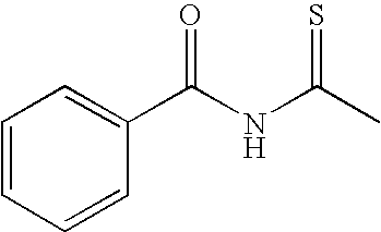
C1=CC=CC=C1C(=O)NC(=S)C
